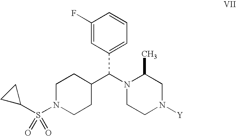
C1(F)=CC(C(N2CCN([Y])CC2C)C2CCN(S(=O)(=O)C3CC3)CC2)=CC=C1
